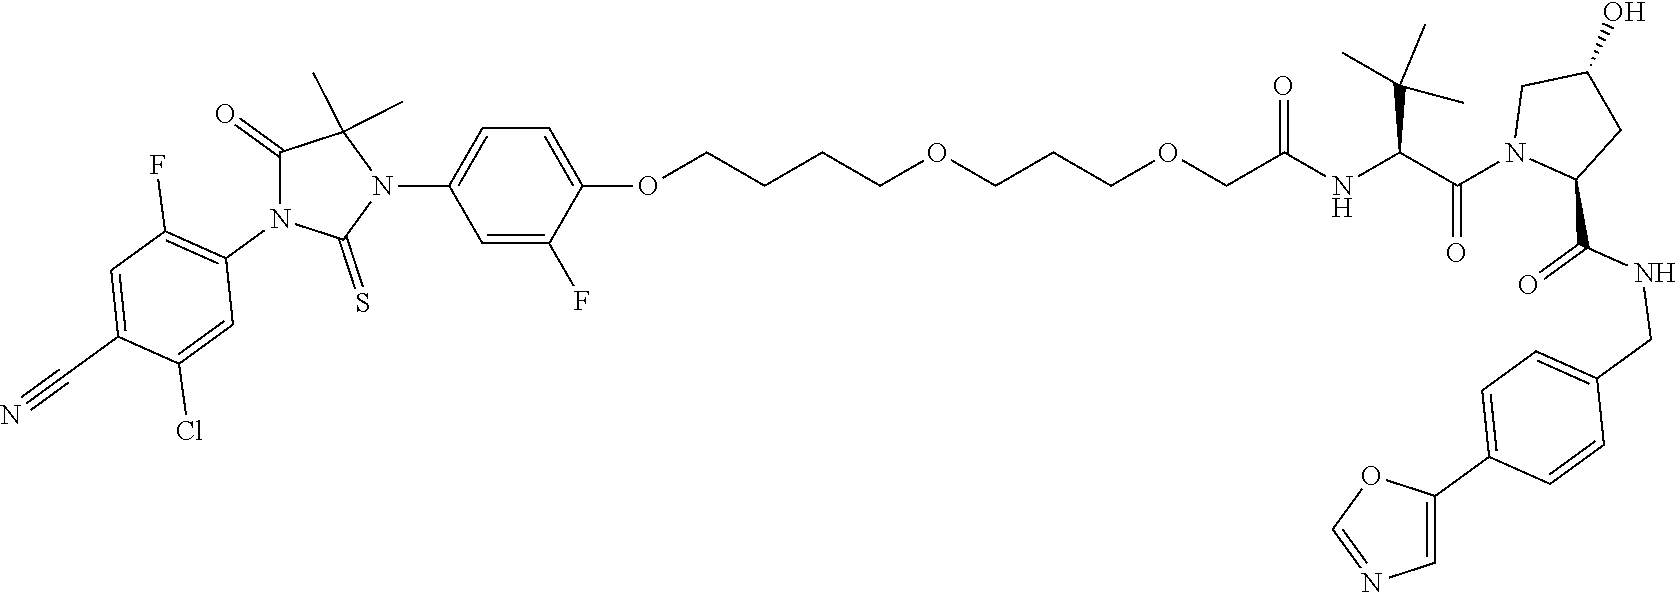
C(NC(C(N1CC(O)CC1C(NCC1=CC=C(C2=CN=CO2)C=C1)=O)=O)C(C)(C)C)(=O)COCCCOCCCCOC1=CC=C(N2C(C)(C)C(=O)N(C3=C(F)C=C(C#N)C(Cl)=C3)C2=S)C=C1F
